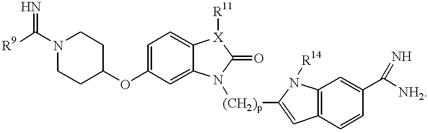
[R9]C(N1CCC(OC2=CC=C3C(=C2)N([(CH2)p]C2=CC4=C(N2[R14])C=C(C([NH2])=N)C=C4)C(=O)[X]3[R11])CC1)=N
